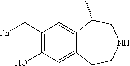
[Ph]CC1=C(O)C=C2C(=C1)C(C)CNCC2
